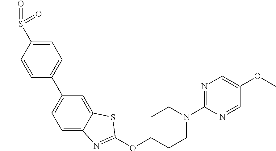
C1=C(S(C)(=O)=O)C=CC(C2=CC=C3C(=C2)SC(OC2CCN(C4=NC=C(OC)C=N4)CC2)=N3)=C1
